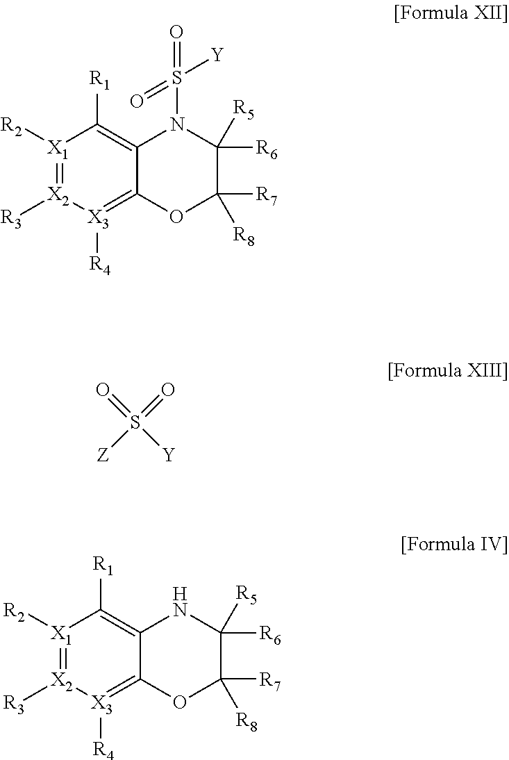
[X1]1([R2])=[X2]([R3])[X3]([R4])=C2C(=C1[R1])N(S([Y])(=O)=O)C([R6])([R5])C([R8])([R7])O2.[X1]1([R2])=[X2]([R3])[X3]([R4])=C2C(=C1[R1])NC([R6])([R5])C([R8])([R7])O2.O=S(=O)([Z])[Y]
